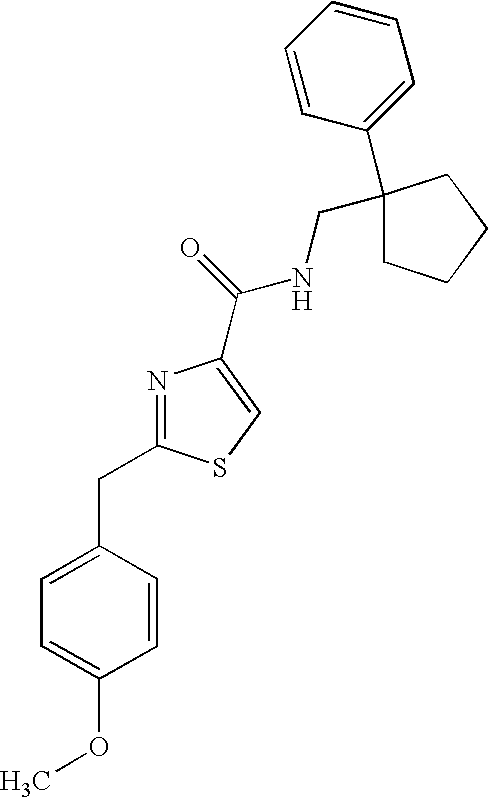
C1(CNC(=O)C2=CSC(CC3=CC=C(OC)C=C3)=N2)(C2=CC=CC=C2)CCCC1
